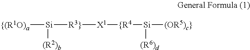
[{(R1O)a][Si]([R3}][X1][{R4][Si]([(OR5)c}])[(R6)d])[(R2)b]
